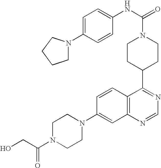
C12=C(C=CC(N3CCN(C(CO)=O)CC3)=C1)C(C1CCN(C(NC3=CC=C(N4CCCC4)C=C3)=O)CC1)=NC=N2
